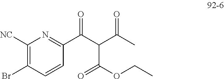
C1([NC])=C(Br)C=CC(C(C(C(C)=O)C(OCC)=O)=O)=N1
